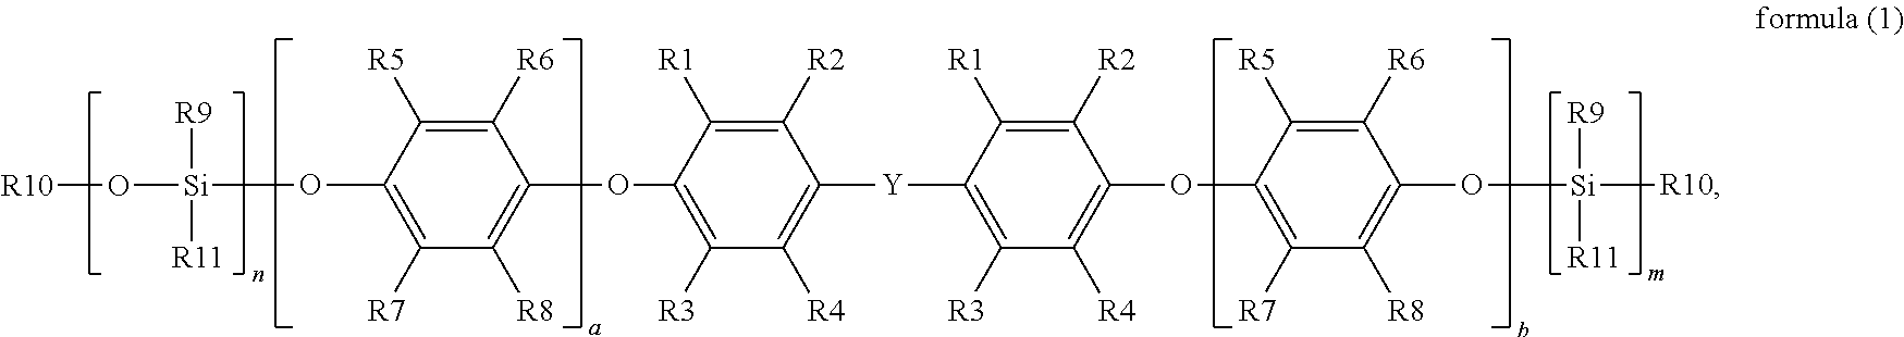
C1([R6])=C([R5])C(O[Si]([R9])([R11])O[R10])=C([R7])C([R8])=C1OC1=C([R3])C([R4])=C([Y]C2=C([R3])C([R4])=C(OC3=C([R7])C([R8])=C(O[Si]([R10])(C)([R11])[R9])C([R6])=C3[R5])C([R2])=C2[R1])C([R2])=C1[R1]
